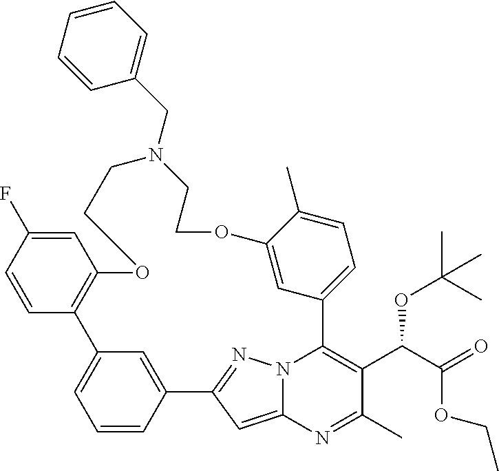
C1=CC2=CC(=C1)C1=C(C=C(F)C=C1)OCCN(CC1=CC=CC=C1)CCOC1=CC(=CC=C1C)C1=C(C(C(=O)OCC)OC(C)(C)C)C(C)=NC3=CC2=NN31
